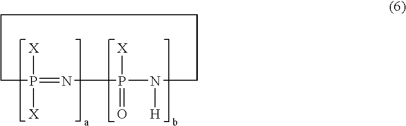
P1([X])([X])=NP(=O)([X])N([H])CCCC1
